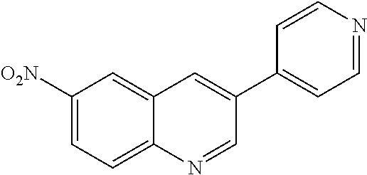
[O2N]C1=CC=C2C(=C1)C=C(C1=CC=NC=C1)C=N2
